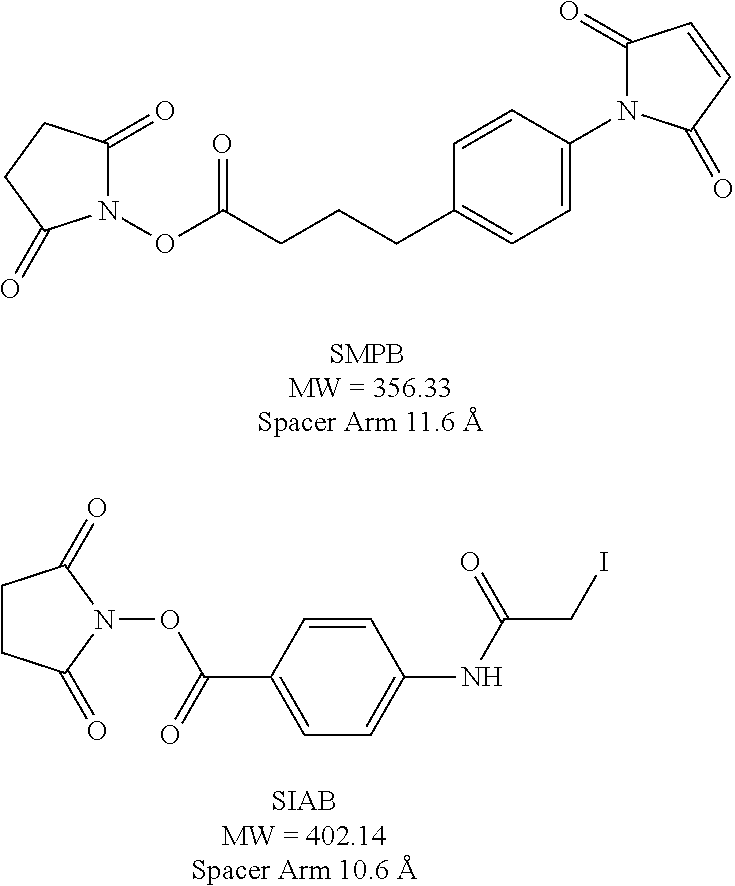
N1(OC(CCCC2=CC=C(N3C(=O)C=CC3=O)C=C2)=O)C(=O)CCC1=O.C1CC(=O)N(OC(C2=CC=C(NC(CI)=O)C=C2)=O)C1=O
